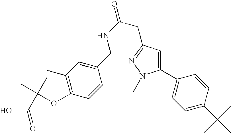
C1=CC(CNC(=O)CC2=NN(C)C(C3=CC=C(C(C)(C)C)C=C3)=C2)=CC(C)=C1OC(C)(C)C(=O)O
